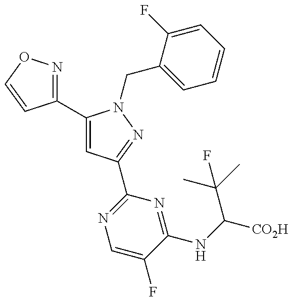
C1(C2=CC(C3=NC=C(F)C(NC([CO2H])C(C)(C)F)=N3)=NN2CC2=CC=CC=C2F)=NOC=C1
